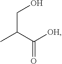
C(C(C([OH])=O)C)O
